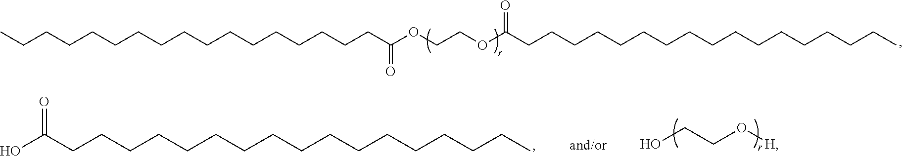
C(CCCCCCCCCCCC(OCCOC(CCCCCCCCCCCCCCCCC)=O)=O)CCCCC.OCCO[H].OC(CCCCCCCCCCCCCCCCC)=O
